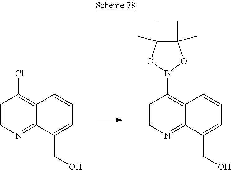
C12=NC=CC(Cl)=C1C=CC=C2CO.C12=NC=CC(B3OC(C)(C)C(C)(C)O3)=C1C=CC=C2CO
